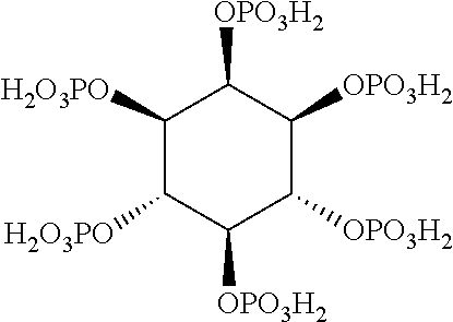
C1([H2O3PO])C([OPO3H2])C([OPO3H2])C([OPO3H2])C([OPO3H2])C1[H2O3PO]
